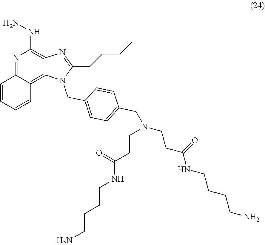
N1=C2C(=C3C(=C1NN)N=C(CCCC)N3CC1=CC=C(CN(CCC(NCCCCN)=O)CCC(NCCCCN)=O)C=C1)C=CC=C2
